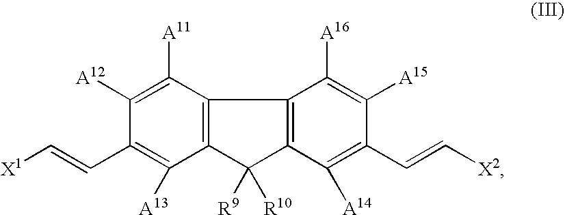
C1([A12])=C([A11])C2=C(C([A13])=C1C=C[X1])C([R10])([R9])C1=C2C([A16])=C([A15])C(C=C[X2])=C1[A14]
